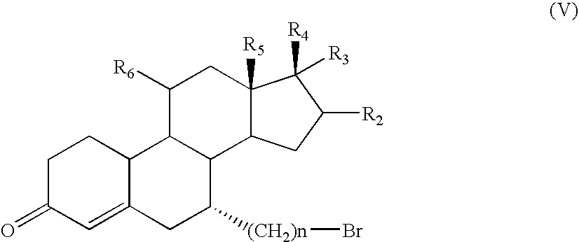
C12=CC(=O)CCC1C1C(C([(CH2)n]Br)C2)C2C([R5])(CC1[R6])C([R4])([R3])C([R2])C2
